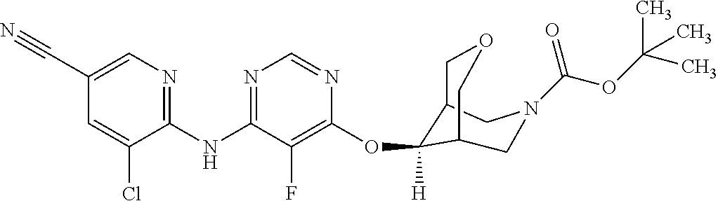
C1(NC2=NC=NC(OC3([H])C4COCC3CN(C(OC(C)(C)C)=O)C4)=C2F)=NC=C(C#N)C=C1Cl
